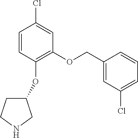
C1=CC(OC2CCNC2)=C(OCC2=CC(Cl)=CC=C2)C=C1Cl
